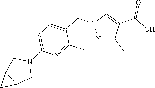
N1=C(C)C(C(=O)O)=CN1CC1=CC=C(N2CC3C(C2)C3)N=C1C
